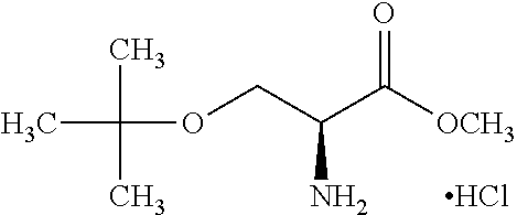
CC(C)(C)OCC(C([OCH3])=O)N.Cl
